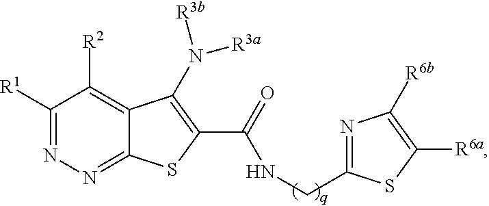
C1([R1])=NN=C2C(=C1[R2])C(N([R3a])[R3b])=C(C(NCC1=NC([R6b])=C([R6a])S1)=O)S2
